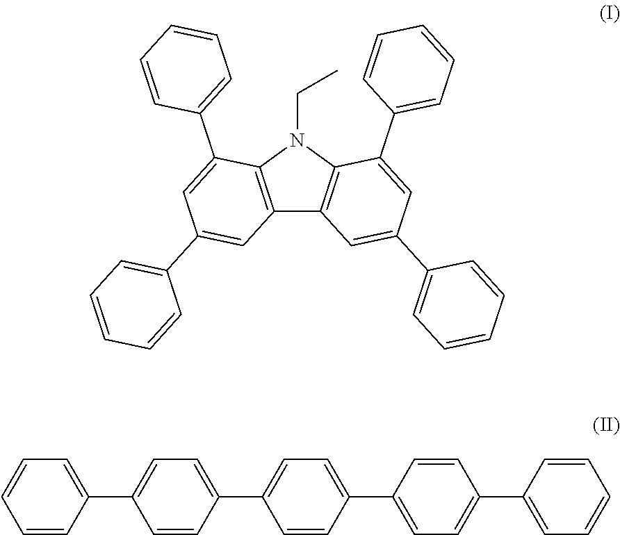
C12=C(N(CC)C3=C1C=C(C1=CC=CC=C1)C=C3C1=CC=CC=C1)C(C1=CC=CC=C1)=CC(C1=CC=CC=C1)=C2.C1=CC(C2=CC=C(C3=CC=C(C4=CC=C(C5=CC=CC=C5)C=C4)C=C3)C=C2)=CC=C1
